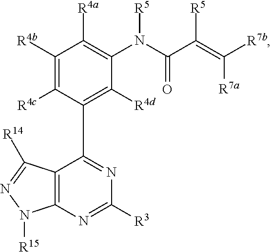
C1([R4b])=C([R4c])C(C2=NC([R3])=NC3=C2C([R14])=NN3[R15])=C([R4d])C(N(C(C(=C([R7b])[R7a])[R5])=O)[R5])=C1[R4a]
